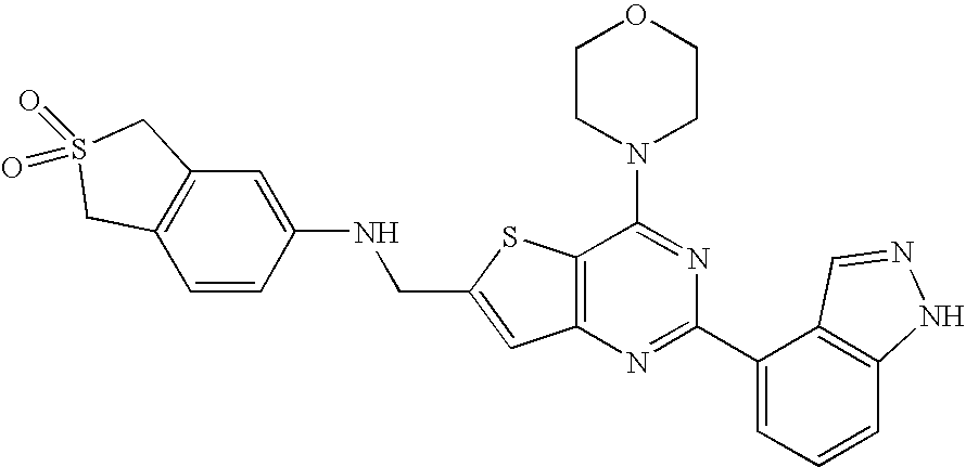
C1CN(C2=NC(C3=CC=CC4=C3C=NN4)=NC3=C2SC(CNC2=CC4=C(C=C2)CS(=O)(=O)C4)=C3)CCO1
